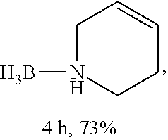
BN1CC=CCC1
